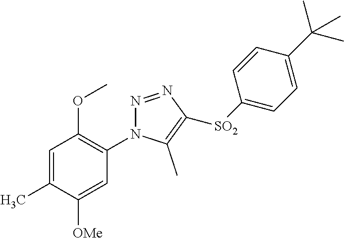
C1=C(C)C([OMe])=CC(N2N=NC([SO2]C3=CC=C(C(C)(C)C)C=C3)=C2C)=C1OC
